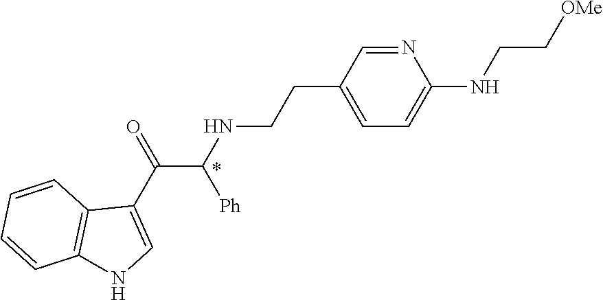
N1=CC(CCNC(C(C2=CNC3=C2C=CC=C3)=O)[Ph])=CC=C1NCC[OMe]
